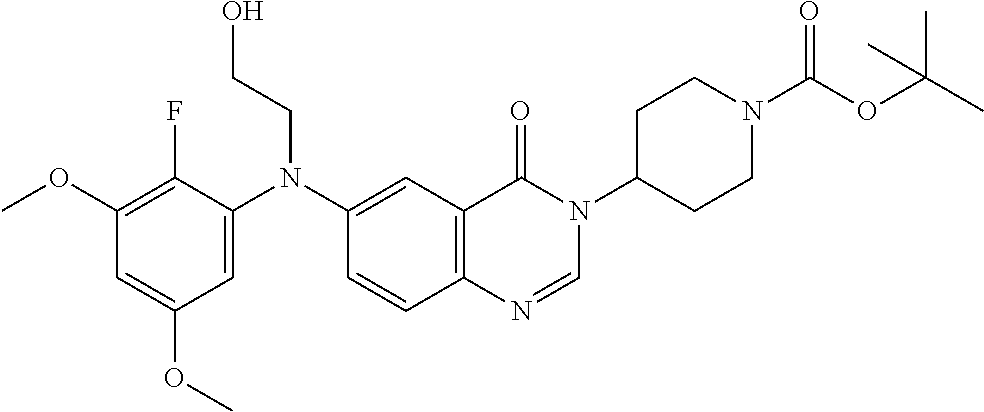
C1(OC)=C(F)C(N(C2=CC3=C(C=C2)N=CN(C2CCN(C(OC(C)(C)C)=O)CC2)C3=O)CCO)=CC(OC)=C1
